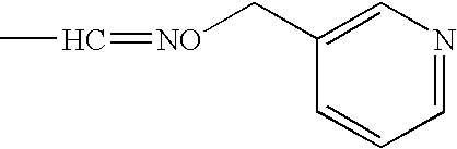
C([NO]=CC)C1=CN=CC=C1
